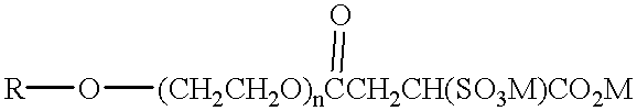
[R]O[(CH2CH2O)nCCH2CH(SO3M)CO2M]=O
